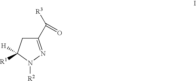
C1(C([R3])=O)=NN([R2])C([R1])([H])C1
